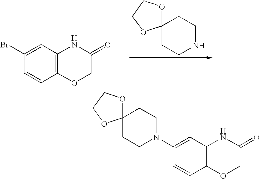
C12=C(C=C(Br)C=C1)NC(=O)CO2.C12(OCCO1)CCNCC2.C12=C(C=C(N3CCC4(OCCO4)CC3)C=C1)NC(=O)CO2
